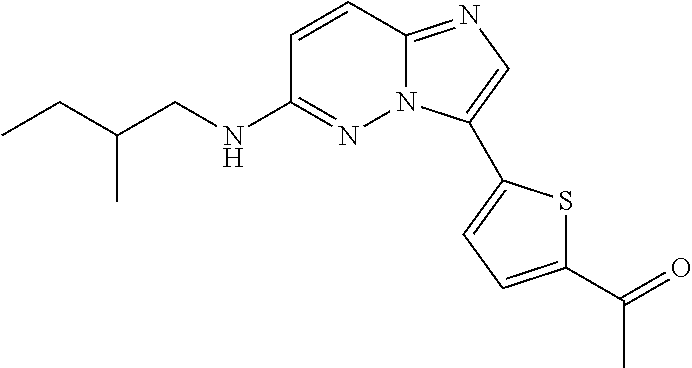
C1=CC2=NC=C(C3=CC=C(C(=O)C)S3)N2N=C1NCC(CC)C
